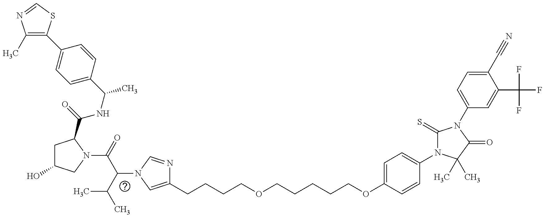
C1(C)=C(C2=CC=C(C(NC(=O)C3CC(O)CN3C(=O)C(C(C)C)N3C=NC(CCCCOCCCCCOC4=CC=C(N5C(=S)N(C6=CC=C(C#N)C(C(F)(F)F)=C6)C(=O)C5(C)C)C=C4)=C3)C)C=C2)SC=N1
